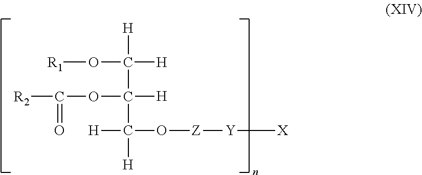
[H]C(C(C([H])(O[Z][Y][X])[H])(OC([R2])=O)[H])([H])O[R1]
